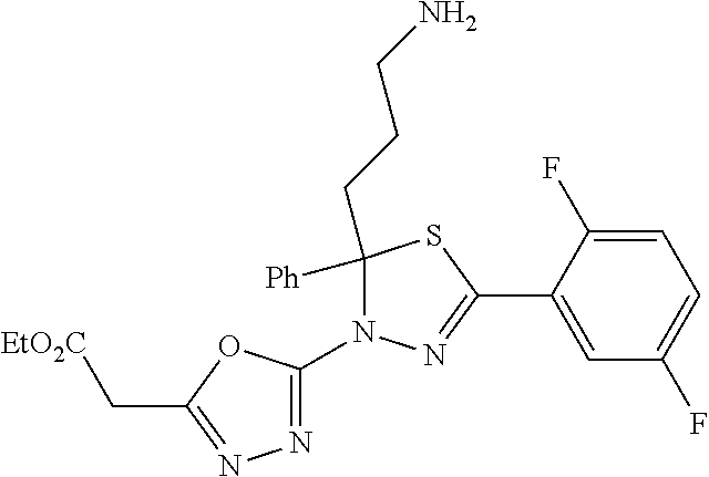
C1([Ph])(CCCN)N(C2=NN=C(C[EtO2C])O2)N=C(C2=CC(F)=CC=C2F)S1
